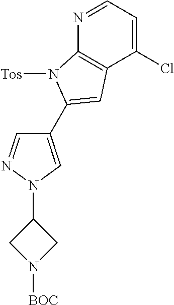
N1=CC=C(Cl)C2=C1N([Tos])C(C1=CN(C3CN([BOC])C3)N=C1)=C2
